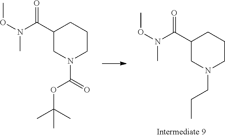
C1(C(N(OC)C)=O)CN(CCC)CCC1.C1(C(N(OC)C)=O)CN(C(=O)OC(C)(C)C)CCC1
